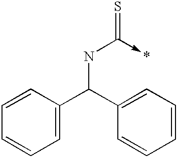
C1=C(C(C2=CC=CC=C2)NC(=S)->*)C=CC=C1
